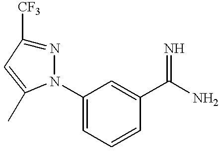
N1=C([CF3])C=C(C)N1C1=CC=CC(C(N)=N)=C1
